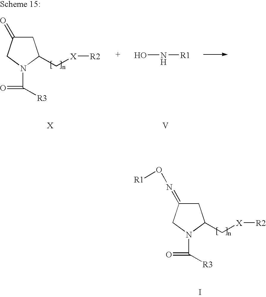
C1C(=NO[R1])CN(C([R3])=O)C1C[X][R2].I.C1C(=O)CN(C([R3])=O)C1C[X][R2].ON[R1].[V]
